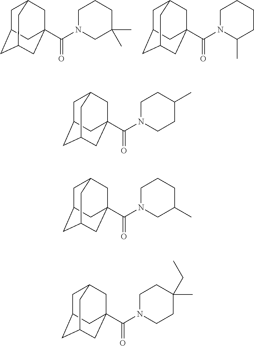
C1C2CC3CC(C(N4CCCC(C)(C)C4)=O)(CC1C3)C2.C1C2CC3CC(C(N4CCCCC4C)=O)(CC1C3)C2.C1C2CC3CC(C(N4CCC(C)CC4)=O)(CC1C3)C2.C1C2CC3CC(C(N4CCCC(C)C4)=O)(CC1C3)C2.C1C2CC3CC(C(N4CCC(C)(CC)CC4)=O)(CC1C3)C2
